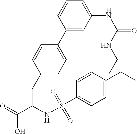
C1(CC(C(=O)O)NS(C2=CC=C(CC)C=C2)(=O)=O)=CC=C(C2=CC(NC(=O)NCC)=CC=C2)C=C1
